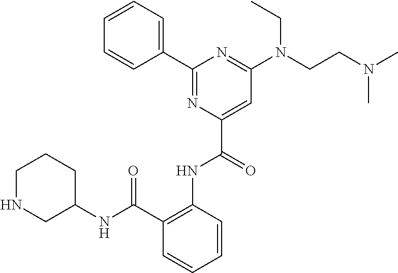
C1=CC=CC(C2=NC(C(=O)NC3=C(C(NC4CCCNC4)=O)C=CC=C3)=CC(N(CCN(C)C)CC)=N2)=C1
